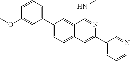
C1(C2=CC=C3C(=C2)C(NC)=NC(C2=CC=CN=C2)=C3)=CC=CC(OC)=C1
